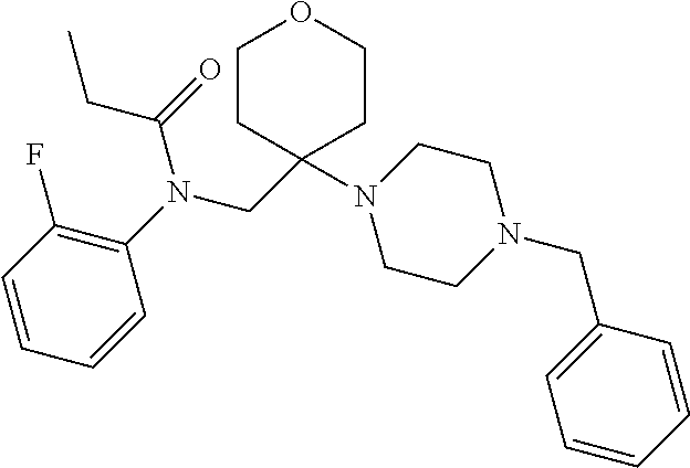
C1CC(CN(C2=C(F)C=CC=C2)C(=O)CC)(N2CCN(CC3=CC=CC=C3)CC2)CCO1
